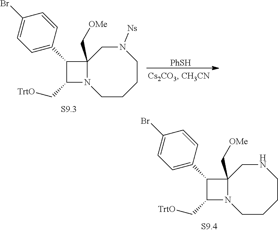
C1C2(C[OMe])N(CCCCN1[Ns])C(C[TrtO])C2C1=CC=C(Br)C=C1.[PhSH].C1C2(C[OMe])N(CCCCN1)C(C[TrtO])C2C1=CC=C(Br)C=C1
